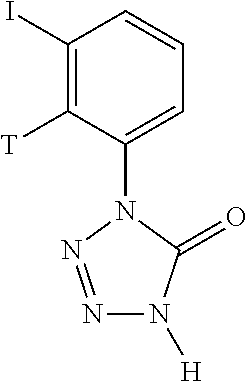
C1(I)=C([T])C(N2C(=O)N([H])N=N2)=CC=C1
